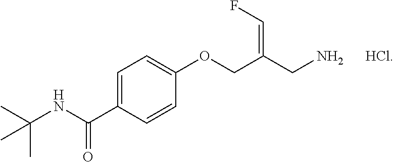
C1=C(C(NC(C)(C)C)=O)C=CC(OCC(CN)=CF)=C1.[HCl]
